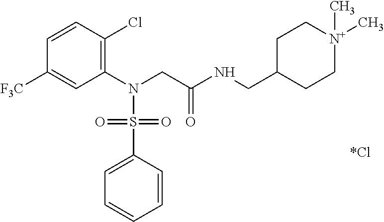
C1(N(CC(NCC2CC[N+](C)(C)CC2)=O)S(C2=CC=CC=C2)(=O)=O)=C(Cl)C=CC([F3C])=C1
